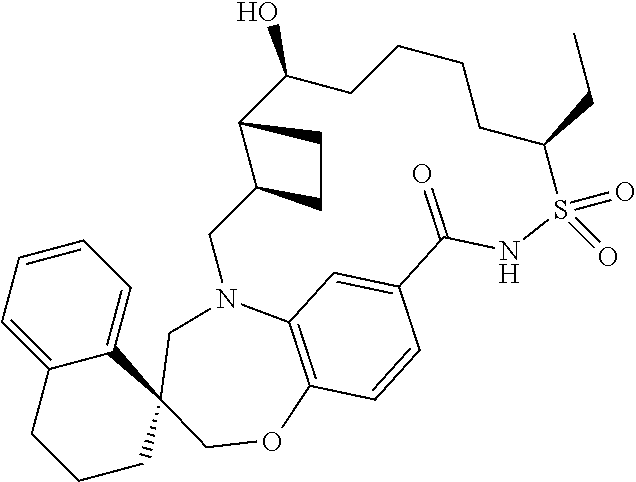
C12=CC=CC=C1C1(CCC2)COC2=C3N(C1)CC1C(C(O)CCCCC(CC)S(=O)(=O)NC(=O)C(=C3)C=C2)CC1
